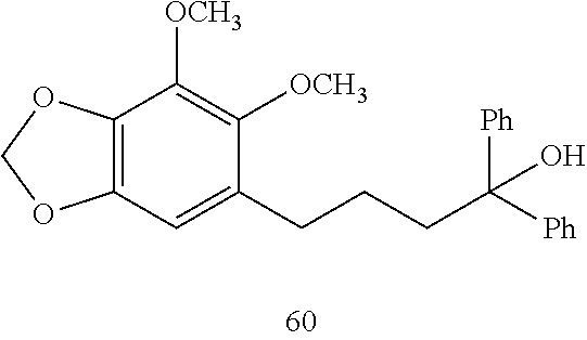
C12=C(OCO1)C([OCH3])=C([OCH3])C(CCCC([Ph])([Ph])O)=C2
